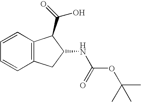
C12=C(C=CC=C1)C(C(=O)O)C(NC(OC(C)(C)C)=O)C2
